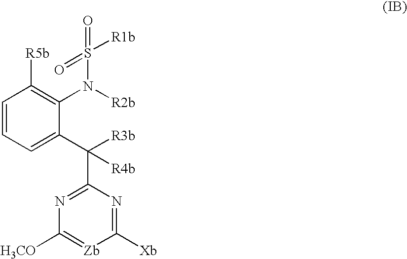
C1=CC=C(C(C2=NC([H3CO])=[Zb]C([Xb])=N2)([R3b])[R4b])C(N(S([R1b])(=O)=O)[R2b])=C1[R5b]
